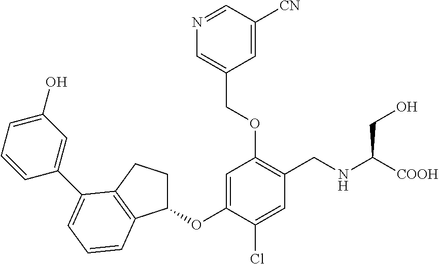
C1(OC2=CC(OCC3=CN=CC([CN])=C3)=C(CNC([COOH])CO)C=C2Cl)CCC2=C1C=CC=C2C1=CC(O)=CC=C1
